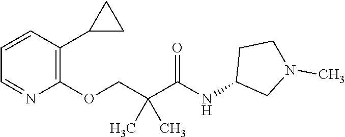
C1(OCC(C(NC2CN(C)CC2)=O)(C)C)=C(C2CC2)C=CC=N1
